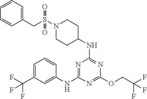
N(C1=NC(OCC(F)(F)F)=NC(NC2=CC(C(F)(F)F)=CC=C2)=N1)C1CCN(S(CC2=CC=CC=C2)(=O)=O)CC1
